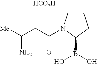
[HCO2H].[Me]C(CC(=O)N1CCCC1B(O)O)N
